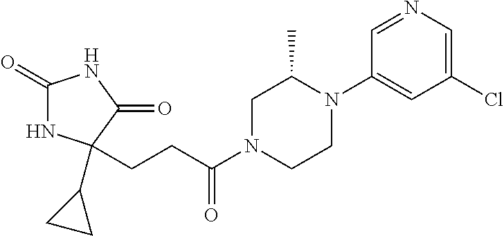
C1(=O)NC(C2CC2)(CCC(N2CCN(C3=CC(Cl)=CN=C3)C(C)C2)=O)C(=O)N1
